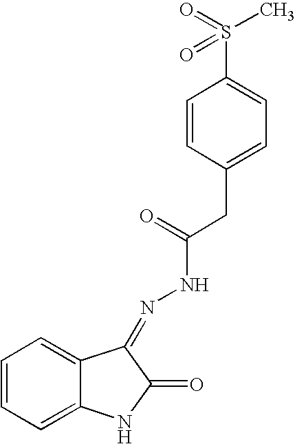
C1=CC=C2C(=C1)C(=NNC(=O)CC1=CC=C(S(C)(=O)=O)C=C1)C(=O)N2
